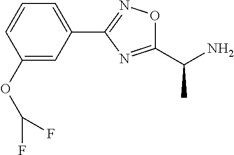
C1=CC(OC(F)F)=CC(C2=NOC(C(N)C)=N2)=C1
